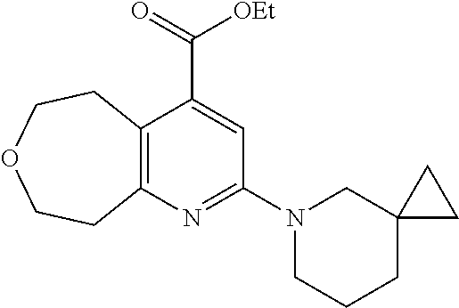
C12=C(N=C(N3CCCC4(C3)CC4)C=C1C(=O)[OEt])CCOCC2
